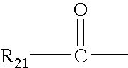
C(C)([R21])=O
